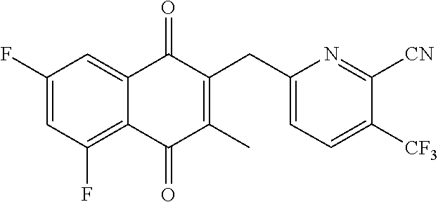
C1=C(F)C=C2C(=O)C(CC3=CC=C([CF3])C([CN])=N3)=C(C)C(=O)C2=C1F
